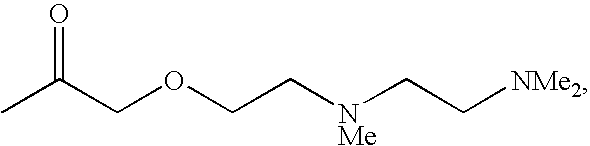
CC(COCC[NMe]CC[NMe2])=O
